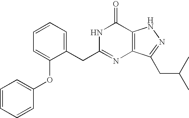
C1=C(CC2=NC3=C(C(=O)N2)NN=C3CC(C)C)C(OC2=CC=CC=C2)=CC=C1
